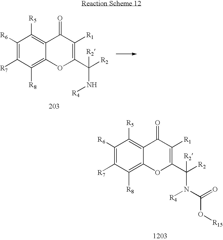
C1([R6])=C([R7])C([R8])=C2C(=C1[R5])C(=O)C([R1])=C(C([R2])(N[R4])[R2])O2.C1([R6])=C([R7])C([R8])=C2C(=C1[R5])C(=O)C([R1])=C(C([R2])(N([R4])C(=O)O[R15])[R2])O2
